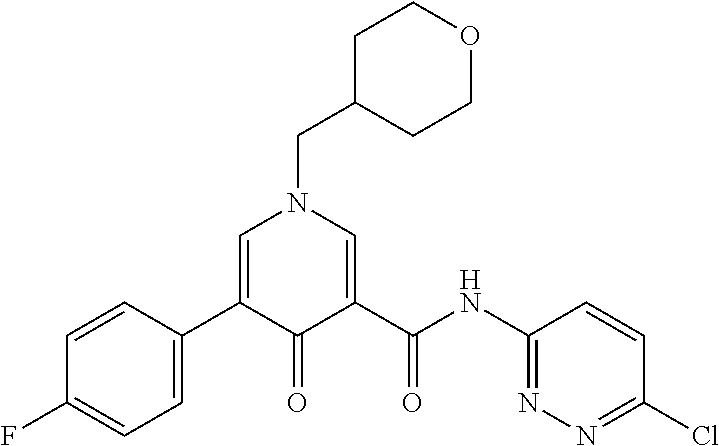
C1=CC(C2=CN(CC3CCOCC3)C=C(C(NC3=NN=C(Cl)C=C3)=O)C2=O)=CC=C1F
